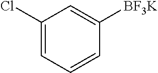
C1(Cl)=CC=CC([BF3K])=C1
